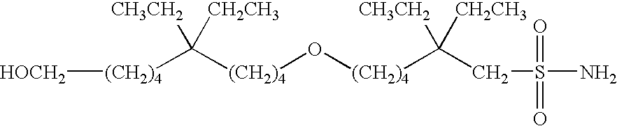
[(CH2)4]([HOCH2])C([(CH2)4]O[(CH2)4]C([CH3CH2])([CH2CH3])CS(N)(=O)=O)([CH3CH2])[CH2CH3]
